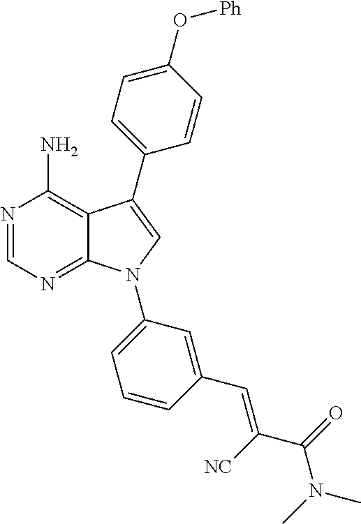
N1=CN=C2C(=C1N)C(C1=CC=C(O[Ph])C=C1)=CN2C1=CC=CC(C=C(C(N(C)C)=O)[NC])=C1
